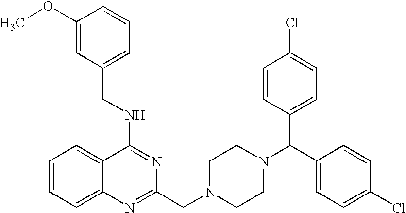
C(NC1=NC(CN2CCN(C(C3=CC=C(Cl)C=C3)C3=CC=C(Cl)C=C3)CC2)=NC2=CC=CC=C12)C1=CC=CC(OC)=C1
